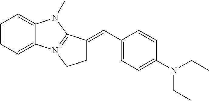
C1=CC=C2C(=C1)N(C)C1=[N+]2CCC1=CC1=CC=C(N(CC)CC)C=C1
